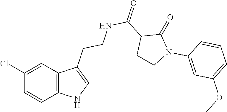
C12=C(C=C(Cl)C=C1)C(CCNC(C1CCN(C3=CC(OC)=CC=C3)C1=O)=O)=CN2
